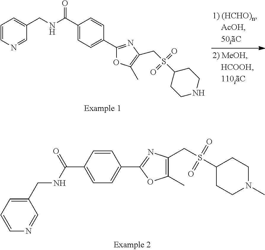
C1(CNC(C2=CC=C(C3=NC(CS(C4CCNCC4)(=O)=O)=C(C)O3)C=C2)=O)=CC=CN=C1.C1=CC(C(NCC2=CC=CN=C2)=O)=CC=C1C1=NC(CS(C2CCN(C)CC2)(=O)=O)=C(C)O1
